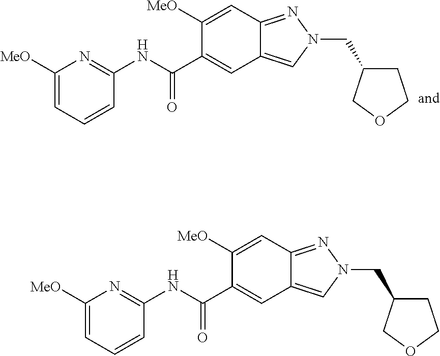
C1([MeO])=CC2=NN(CC3CCOC3)C=C2C=C1C(NC1=NC([MeO])=CC=C1)=O.C1([MeO])=CC2=NN(CC3CCOC3)C=C2C=C1C(NC1=NC([MeO])=CC=C1)=O
